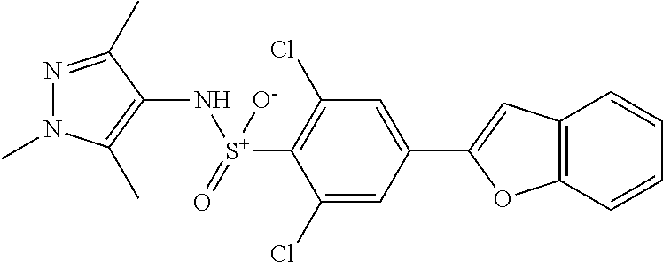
N1(C)N=C(C)C(N[S+](=O)([O-])C2=C(Cl)C=C(C3=CC4=C(O3)C=CC=C4)C=C2Cl)=C1C
